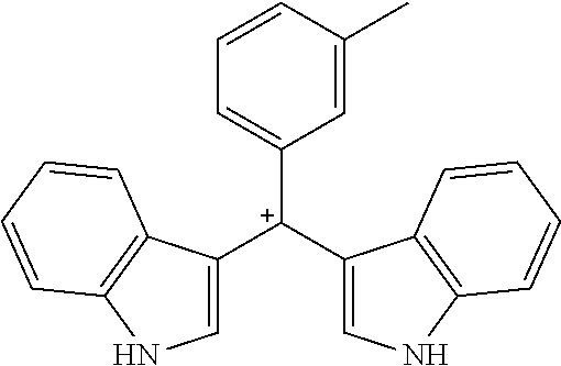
C1([C+](C2=CNC3=C2C=CC=C3)C2=CNC3=C2C=CC=C3)=CC=CC(C)=C1
